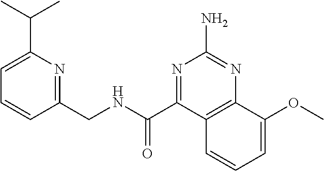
C1=C(C(C)C)N=C(CNC(=O)C2=NC(N)=NC3=C2C=CC=C3OC)C=C1
